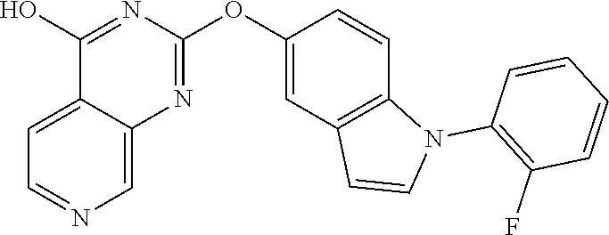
C12=CC=NC=C1N=C(OC1=CC3=C(C=C1)N(C1=C(F)C=CC=C1)C=C3)N=C2O
